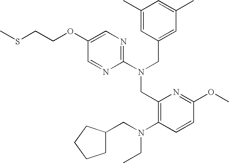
C1(OCCSC)=CN=C(N(CC2=CC(C)=CC(C)=C2)CC2=C(N(CC3CCCC3)CC)C=CC(OC)=N2)N=C1
